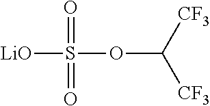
[LiO]S(OC([CF3])[CF3])(=O)=O
